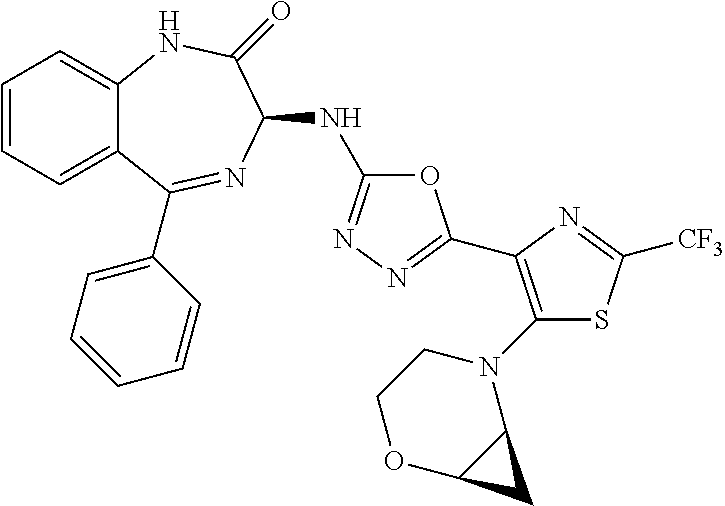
C1=CC=C2C(=C1)NC(=O)C(NC1=NN=C(C3=C(N4CCOC5C4C5)SC([CF3])=N3)O1)N=C2C1=CC=CC=C1
